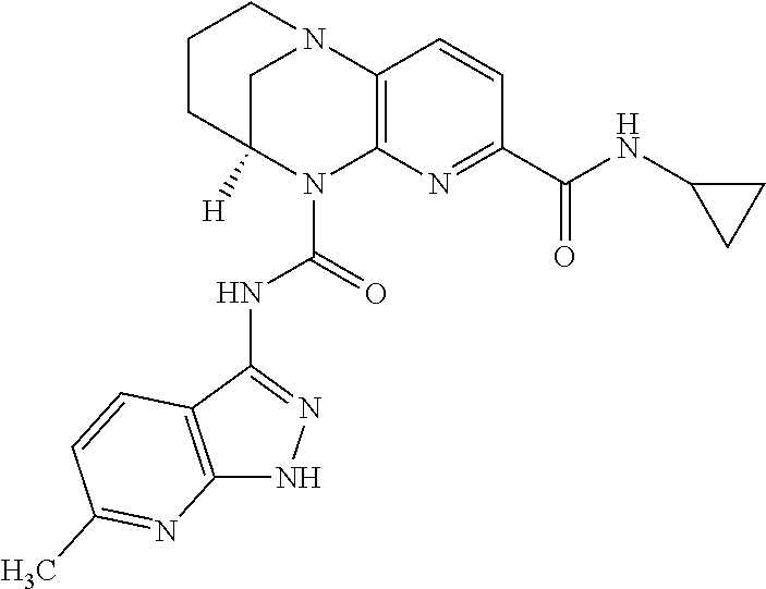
C1CC2([H])CN(C1)C1=C(N2C(=O)NC2=NNC3=C2C=CC(C)=N3)N=C(C(=O)NC2CC2)C=C1
